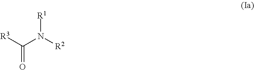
[R3]C(=O)N([R2])[R1]
